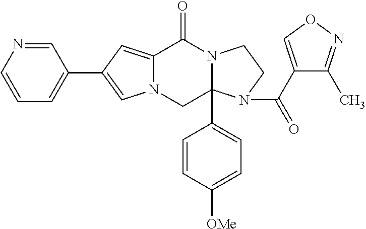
C12=CC(C3=CC=CN=C3)=CN1CC1(C3=CC=C([OMe])C=C3)N(C2=O)CCN1C(C1=CON=C1C)=O
